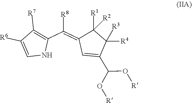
C1=C(C(O[R])O[R])C([R4])([R3])C([R1])([R2])C1=C(C1=C([R7])C([R6])=CN1)[R8]
